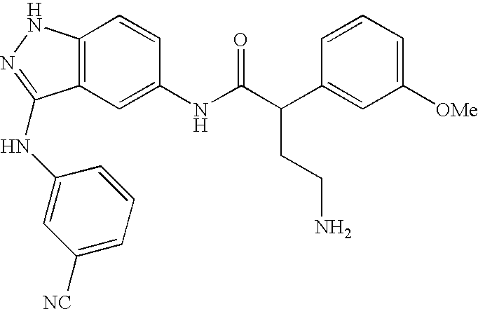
C12=C(C=C(NC(C(C3=CC([OMe])=CC=C3)CCN)=O)C=C1)C(NC1=CC([NC])=CC=C1)=NN2
